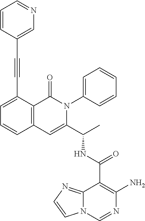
C1(C(NC(C2=CC3=C(C(=O)N2C2=CC=CC=C2)C(C#CC2=CN=CC=C2)=CC=C3)C)=O)=C(N)N=CN2C1=NC=C2
